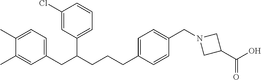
C1(CC(CCCC2=CC=C(CN3CC(C(O)=O)C3)C=C2)C2=CC=CC(Cl)=C2)=CC=C(C)C(C)=C1
